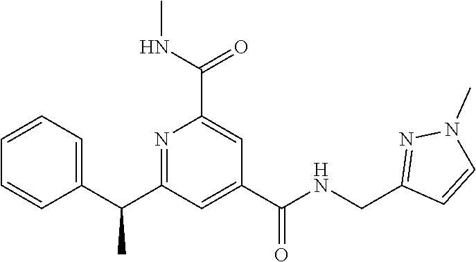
C1=CC=C(C(C2=NC(C(NC)=O)=CC(C(NCC3=NN(C)C=C3)=O)=C2)C)C=C1
